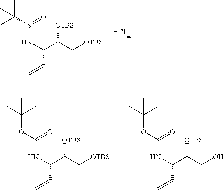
CC(S(=O)NC(C(C[OTBS])[OTBS])C=C)(C)C.Cl.O(C(=O)NC(C(C[OTBS])[OTBS])C=C)C(C)(C)C.O(C(=O)NC(C(CO)[OTBS])C=C)C(C)(C)C
